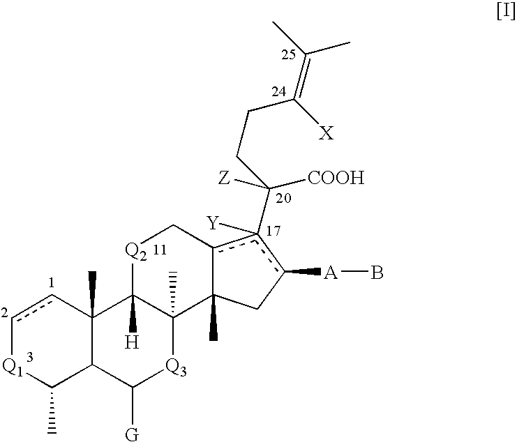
c1cC2(C)C(C(C)[Q1]1)C([G])[Q3]C1(C)C2([H])[Q2]Cc2c(C(CCC(=C(C)C)[X])([COOH])[Z])([Y])c([A]B)CC12C
